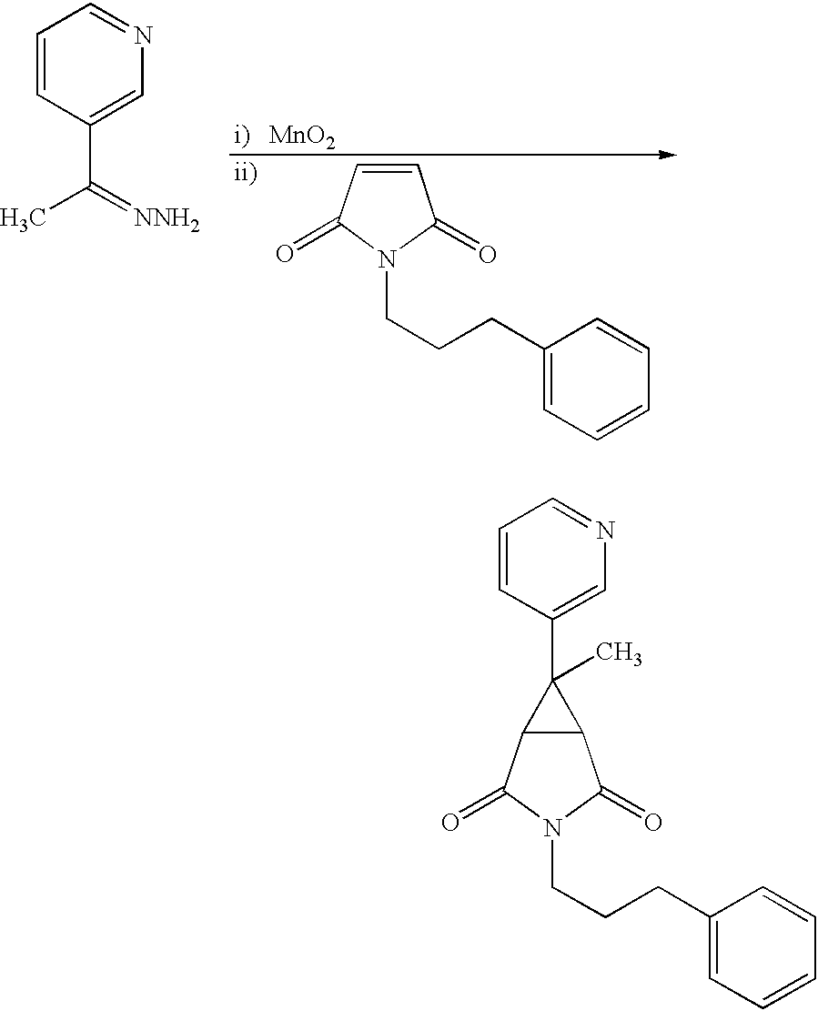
C1=CC(C(C)=[NNH2])=CN=C1.C1=CC(=O)N(CCCC2=CC=CC=C2)C1=O.C1=CC(C2(C)C3C2C(=O)N(CCCC2=CC=CC=C2)C3=O)=CN=C1
